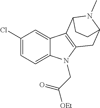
C1(Cl)=CC=C2C(=C1)C1=C(N2CC(=O)[OEt])CC2N(C)C1CC2
